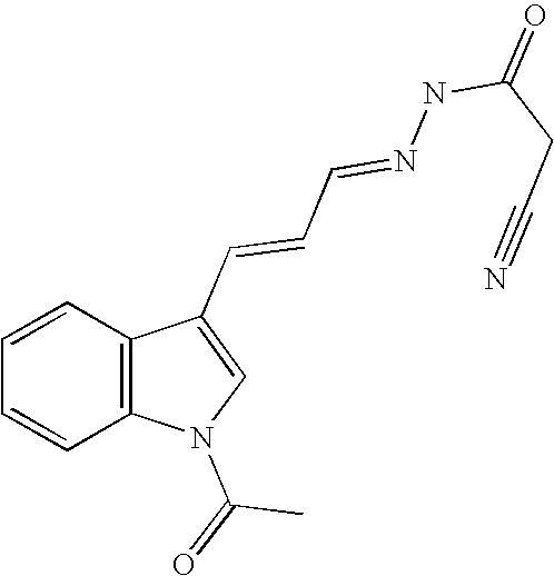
C1=CC2=C(C=C1)N(C(=O)C)C=C2C=CC=NNC(CC#N)=O
